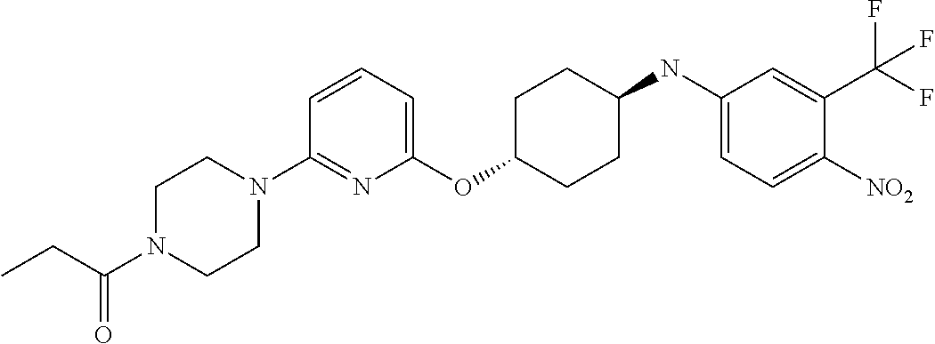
C1(OC2CCC(NC3=CC=C([NO2])C(C(F)(F)F)=C3)CC2)=CC=CC(N2CCN(C(CC)=O)CC2)=N1
